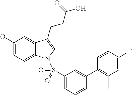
C1(OC)=CC=C2C(=C1)C(CCC(O)=O)=CN2S(C1=CC=CC(C2=C(C)C=C(F)C=C2)=C1)(=O)=O
